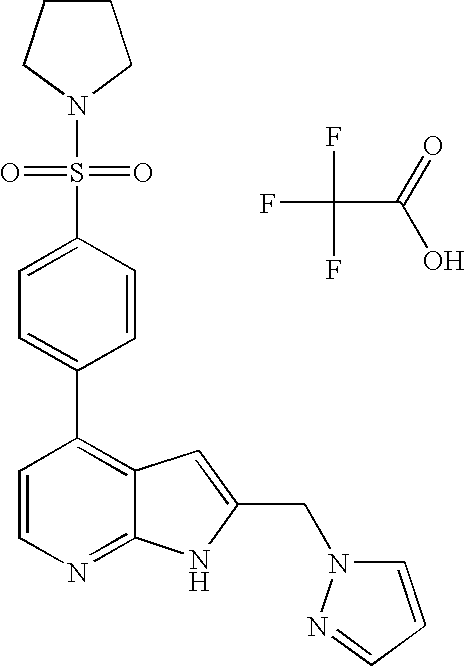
FC(F)(C(=O)O)F.C1(C2=C3C(=NC=C2)NC(CN2C=CC=N2)=C3)=CC=C(S(N2CCCC2)(=O)=O)C=C1
